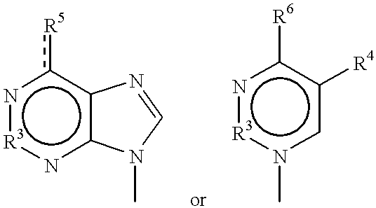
N1[R3]nc2c(c1[R5])N=CN2C.N1[R3]n(C)cc([R4])c1[R6]
